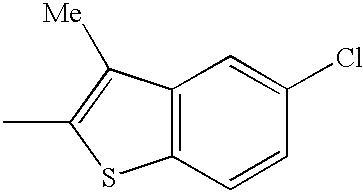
C12=C(C([Me])=C(C)S1)C=C(Cl)C=C2
